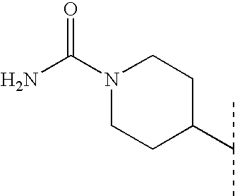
N1(C(N)=O)CCC(C(C)C)CC1
